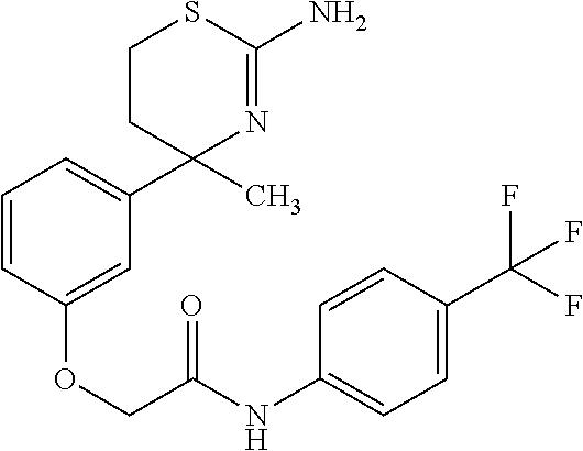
C1CC(C2=CC=CC(OCC(NC3=CC=C(C(F)(F)F)C=C3)=O)=C2)(C)N=C(N)S1
